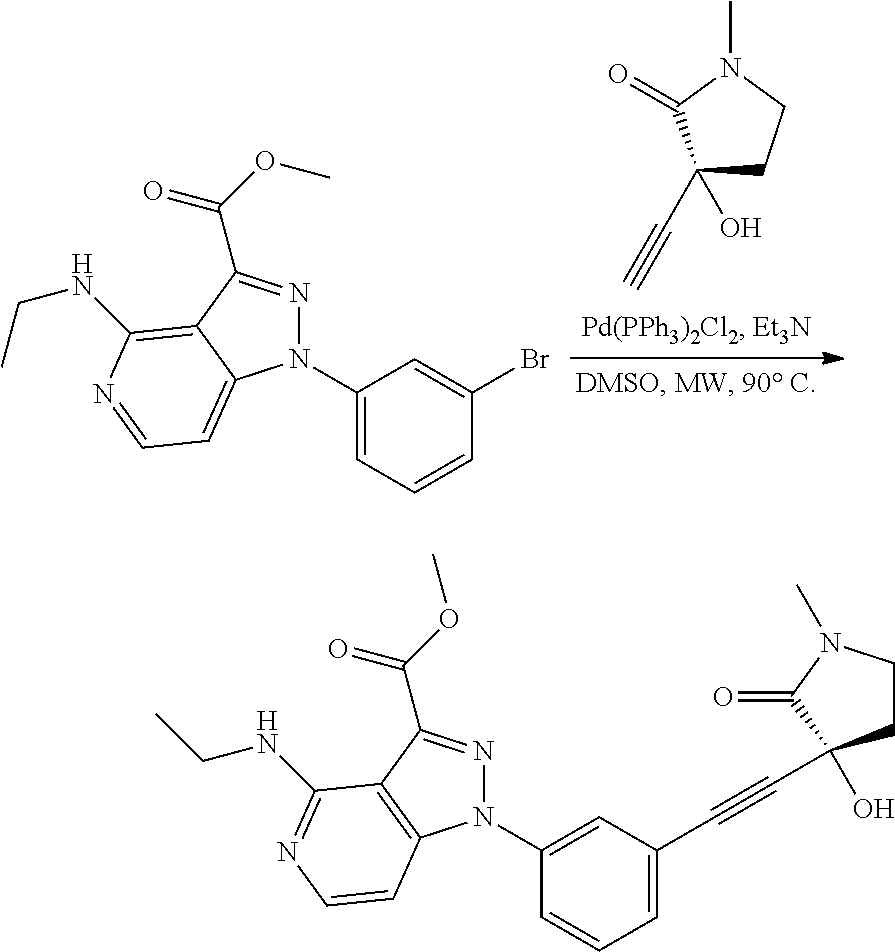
N1(C2=CC=CC(Br)=C2)N=C(C(=O)OC)C2=C(NCC)N=CC=C12.C1(O)(C#C)CCN(C)C1=O.N1(C2=CC(C#CC3(O)CCN(C)C3=O)=CC=C2)N=C(C(=O)OC)C2=C1C=CN=C2NCC
